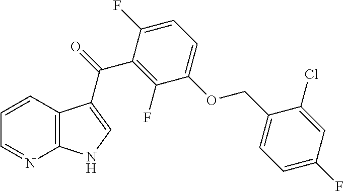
C12=C(C=CC=N1)C(C(=O)C1=C(F)C(OCC3=CC=C(F)C=C3Cl)=CC=C1F)=CN2
